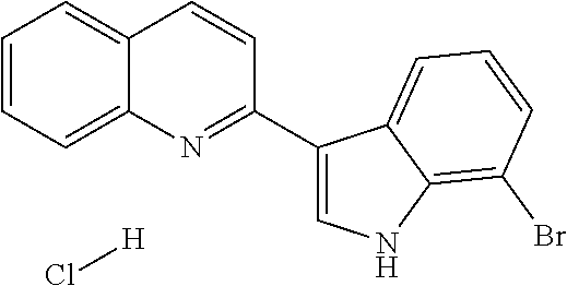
C1=CC=C2C(=C1)C=CC(C1=CNC3=C(Br)C=CC=C13)=N2.Cl[H]
